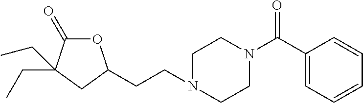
O1C(=O)C(CC)(CC)CC1CCN1CCN(C(C2=CC=CC=C2)=O)CC1
